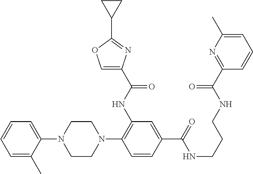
C1=CC=C(C)C(N2CCN(C3=C(NC(C4=COC(C5CC5)=N4)=O)C=C(C(=O)NCCCNC(C4=NC(C)=CC=C4)=O)C=C3)CC2)=C1
